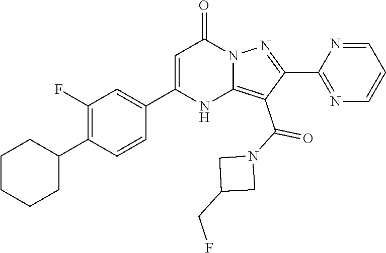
C1CCCC(C2=C(F)C=C(C3=CC(=O)N4C(=C(C(N5CC(CF)C5)=O)C(C5=NC=CC=N5)=N4)N3)C=C2)C1
